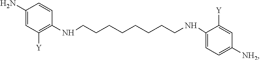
C1(N)=CC([Y])=C(NCCCCCCCCNC2=CC=C([NH2])C=C2[Y])C=C1
